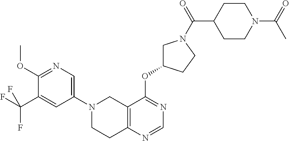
C12=C(N=CN=C1OC1CN(C(=O)C3CCN(C(=O)C)CC3)CC1)CCN(C1=CN=C(OC)C(C(F)(F)F)=C1)C2
